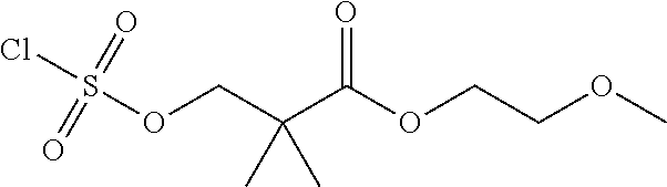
O(CC(C(OCCOC)=O)(C)C)S(Cl)(=O)=O
